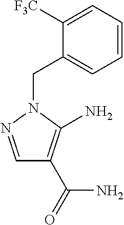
C1=CC=C([F3C])C(CN2C(N)=C(C(=O)N)C=N2)=C1
